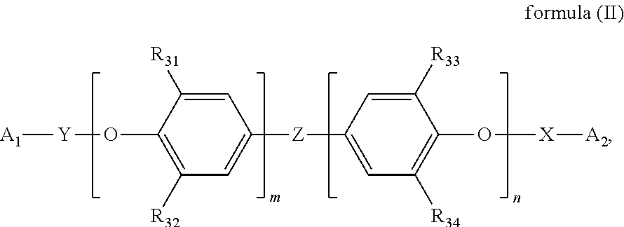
C1([Z]C2=CC([R34])=C(O[X][A2])C([R33])=C2)=CC([R32])=C(O[Y][A1])C([R31])=C1
